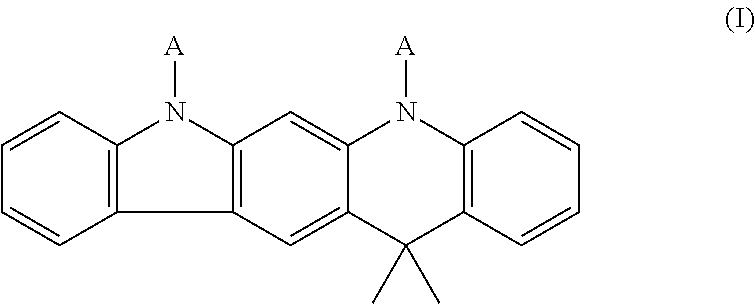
C1=CC=CC2=C1N([A])C1=C2C=C2C(=C1)N([A])C1=C(C2(C)C)C=CC=C1
